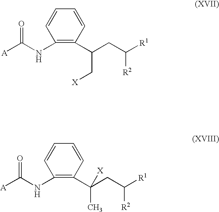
C1(NC([A])=O)=C(C(CC([R1])[R2])C[X])C=CC=C1.C1(NC([A])=O)=C(C(CC([R1])[R2])(C)[X])C=CC=C1
